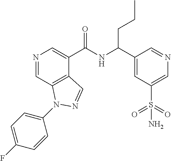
N1=CC2=C(C(C(NC(C3=CC(S(=O)(=O)N)=CN=C3)CCC)=O)=C1)C=NN2C1=CC=C(F)C=C1
